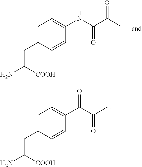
C1=C(CC(N)[COOH])C=CC(NC(C(C)=O)=O)=C1.C1=C(CC(N)[COOH])C=CC(C(C(C)=O)=O)=C1
